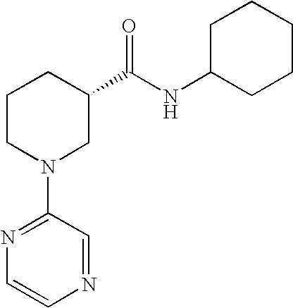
C1(N2CC(C(NC3CCCCC3)=O)CCC2)=NC=CN=C1
